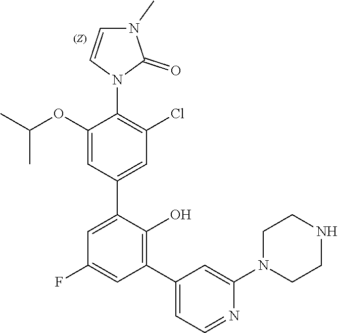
C1CN(C2=CC(C3=C(O)C(C4=CC(Cl)=C(N5C=CN(C)C5=O)C(OC(C)C)=C4)=CC(F)=C3)=CC=N2)CCN1
